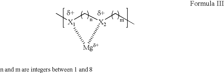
C[X1]1C[X2](CC)[Mgd+]1
